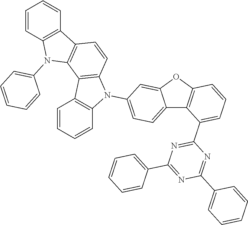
C12=CC=C(N3C4=C(C5=C3C=CC=C5)C3=C(C=C4)C4=C(N3C3=CC=CC=C3)C=CC=C4)C=C1OC1=C2C(C2=NC(C3=CC=CC=C3)=NC(C3=CC=CC=C3)=N2)=CC=C1
